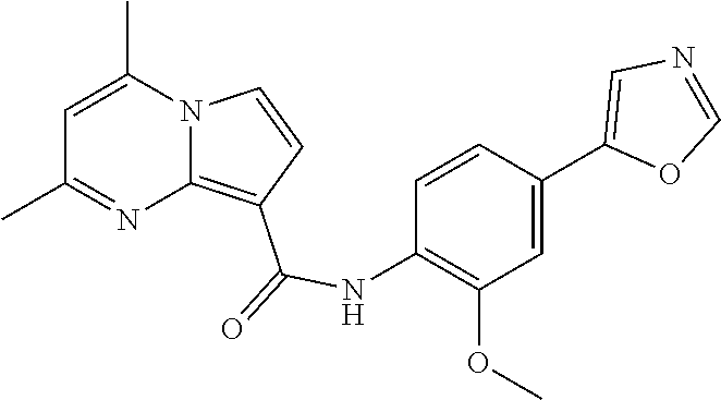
C1=C(C)N2C(=C(C(=O)NC3=C(OC)C=C(C4=CN=CO4)C=C3)C=C2)N=C1C
